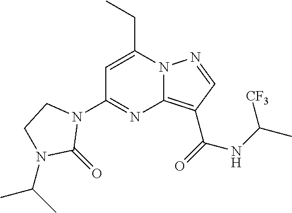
C1=C(CC)N2C(=C(C(=O)NC(C)[CF3])C=N2)N=C1N1CCN(C(C)C)C1=O
